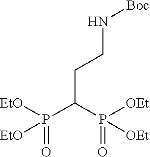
P(C(P([OEt])(=O)[OEt])CCN[Boc])([EtO])([EtO])=O
